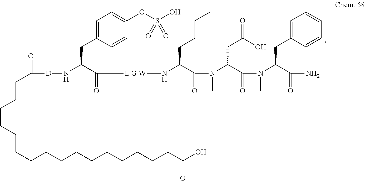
C1=C(CC(N[D]C(=O)CCCCCCCCCCCCCCCCC(O)=O)C(=O)[L G W]NC(C(=O)N(C)C(C(=O)N(C)C(C(=O)N)CC2=CC=CC=C2)CC(O)=O)CCCC)C=CC(OS(O)(=O)=O)=C1
